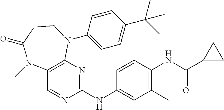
C1=CC(NC2=NC3=C(C=N2)N(C)C(=O)CCN3C2=CC=C(C(C)(C)C)C=C2)=CC(C)=C1NC(C1CC1)=O
